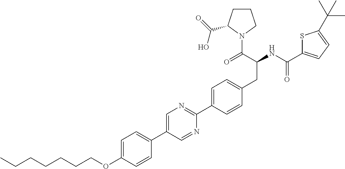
CCCCCCCOC1=CC=C(C2=CN=C(C3=CC=C(CC(NC(=O)C4=CC=C(C(C)(C)C)S4)C(=O)N4C(C(O)=O)CCC4)C=C3)N=C2)C=C1
